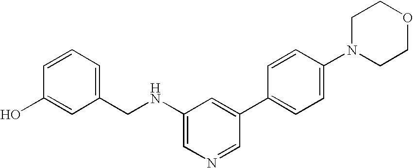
C1=CC=C(CNC2=CN=CC(C3=CC=C(N4CCOCC4)C=C3)=C2)C=C1O
